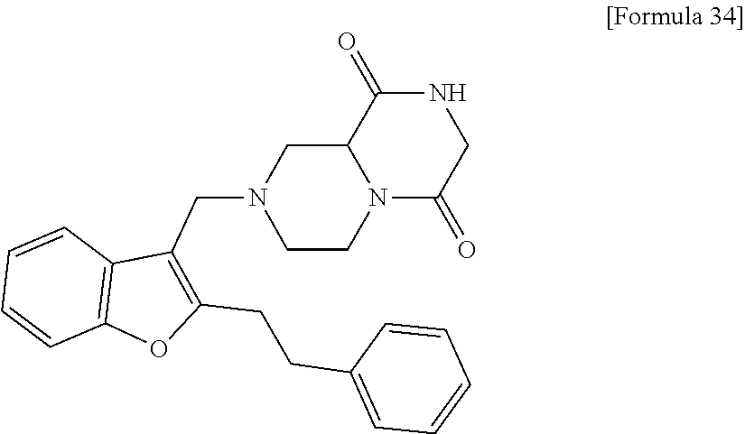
C1=CC2=C(C=C1)C(CN1CCN3C(C1)C(=O)NCC3=O)=C(CCC1=CC=CC=C1)O2
